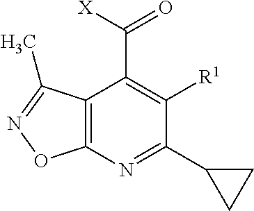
C12=C(N=C(C3CC3)C([R1])=C1C([X])=O)ON=C2C
